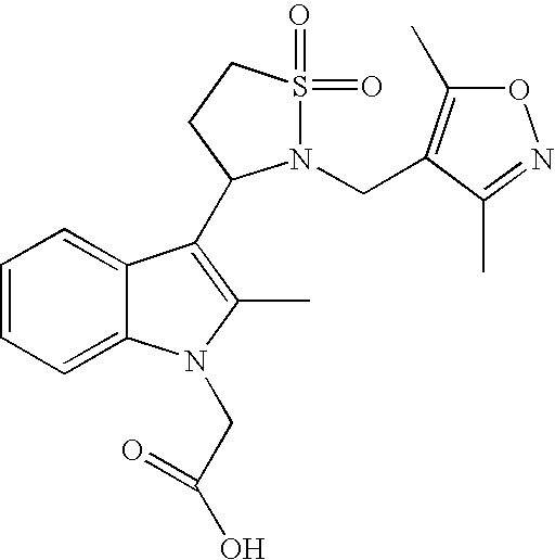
C1=CC=C2C(=C1)C(C1N(CC3=C(C)ON=C3C)S(=O)(=O)CC1)=C(C)N2CC(O)=O
